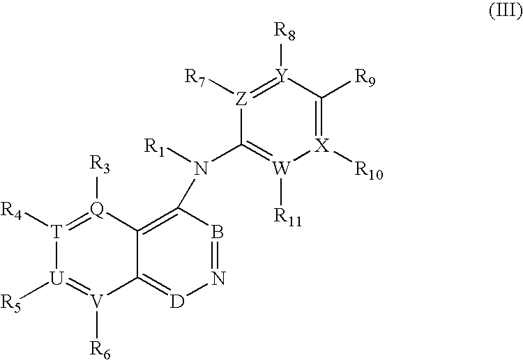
N1=BC(N([R1])C2=[W]([R11])[X]([R10])=C([R9])[Y]([R8])=[Z]2[R7])=C2C(=[D]1)[V]([R6])=[U]([R5])[T]([R4])=[Q]2[R3]
